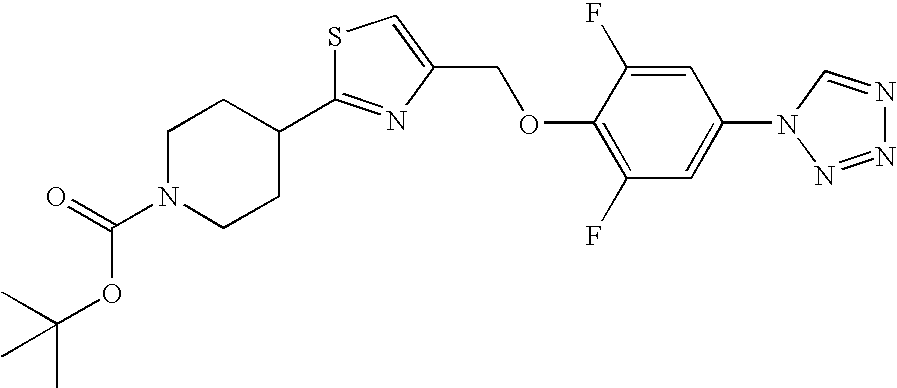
C1N(C(=O)OC(C)(C)C)CCC(C2=NC(COC3=C(F)C=C(N4N=NN=C4)C=C3F)=CS2)C1
